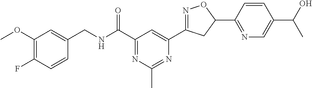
C1(OC)=C(F)C=CC(CNC(C2=NC(C)=NC(C3=NOC(C4=NC=C(C(C)O)C=C4)C3)=C2)=O)=C1
